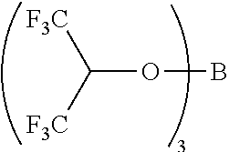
O(C([F3C])[F3C])B
